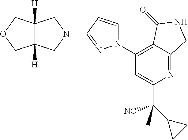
C1(N2C=CC(N3CC4([H])C([H])(C3)COC4)=N2)=C2C(=NC(C([CN])(C)C3CC3)=C1)CNC2=O
